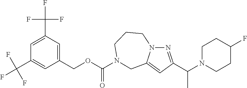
C1(COC(=O)N2CCCN3N=C(C(N4CCC(F)CC4)C)C=C3C2)=CC(C(F)(F)F)=CC(C(F)(F)F)=C1
